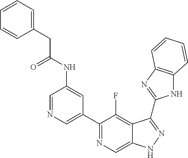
C1=NC=C(C2=NC=C3C(=C2F)C(C2=NC4=C(N2)C=CC=C4)=NN3)C=C1NC(CC1=CC=CC=C1)=O
